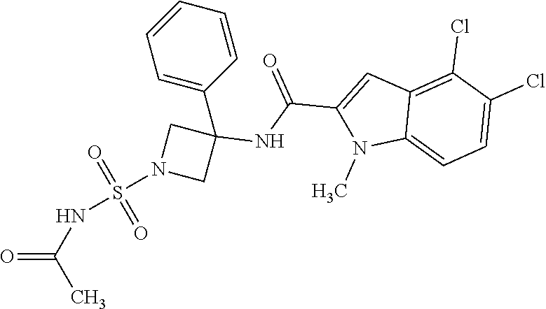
C1=CC=C(C2(NC(C3=CC4=C(Cl)C(Cl)=CC=C4N3C)=O)CN(S(NC(=O)C)(=O)=O)C2)C=C1
